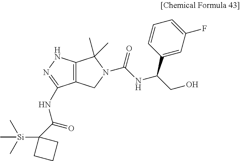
C12=C(NN=C1NC(C1([Si](C)(C)C)CCC1)=O)C(C)(C)N(C(NC(CO)C1=CC(F)=CC=C1)=O)C2
